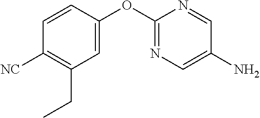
C1([NC])=C(CC)C=C(OC2=NC=C(N)C=N2)C=C1
